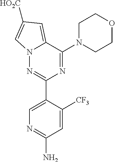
N12N=C(C3=CN=C(N)C=C3[CF3])N=C(N3CCOCC3)C1=CC([HO2C])=C2
